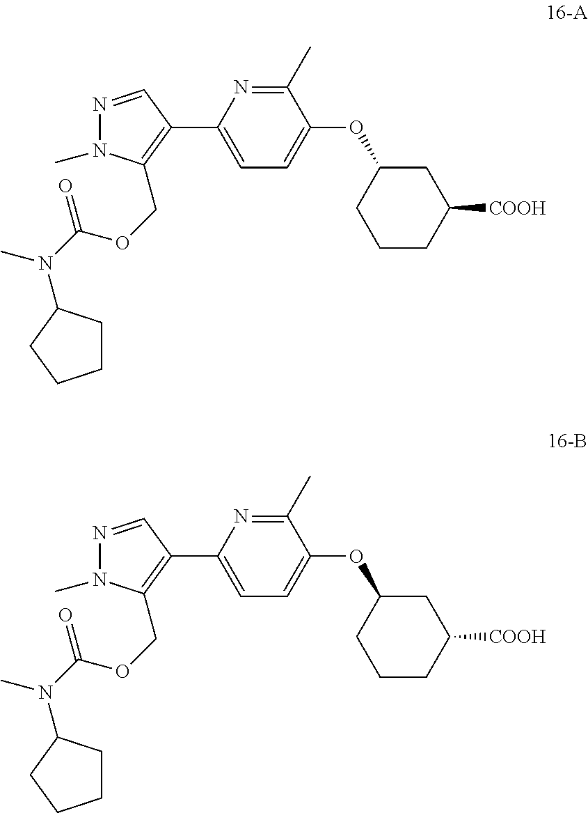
C1(C)=NC(C2=C(COC(N(C)C3CCCC3)=O)N(C)N=C2)=CC=C1OC1CCCC([COOH])C1.C1(C)=NC(C2=C(COC(N(C)C3CCCC3)=O)N(C)N=C2)=CC=C1OC1CCCC([COOH])C1
